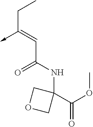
C(C(NC1(C(=O)OC)COC1)=O)=C(CC)->C
